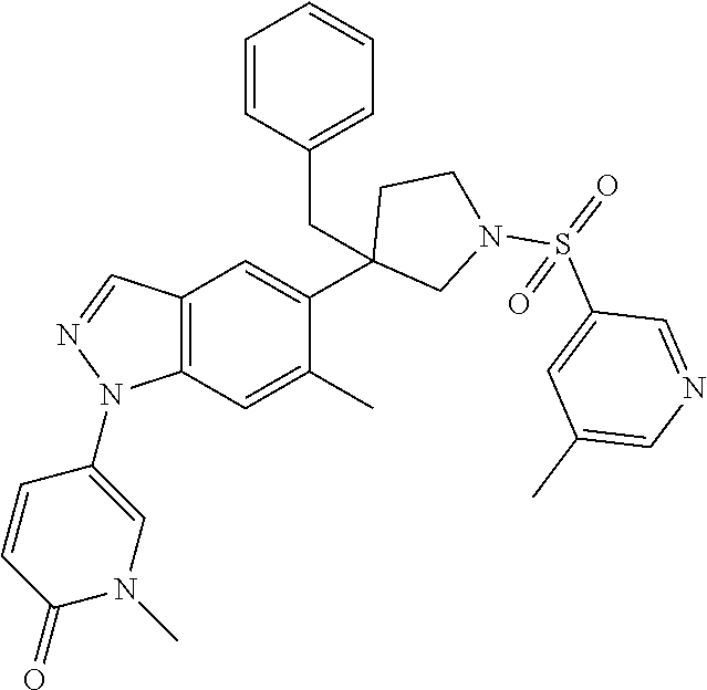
C1(C2=CC3=C(C=C2C)N(C2=CN(C)C(=O)C=C2)N=C3)(CC2=CC=CC=C2)CN(S(=O)(C2=CC(C)=CN=C2)=O)CC1
